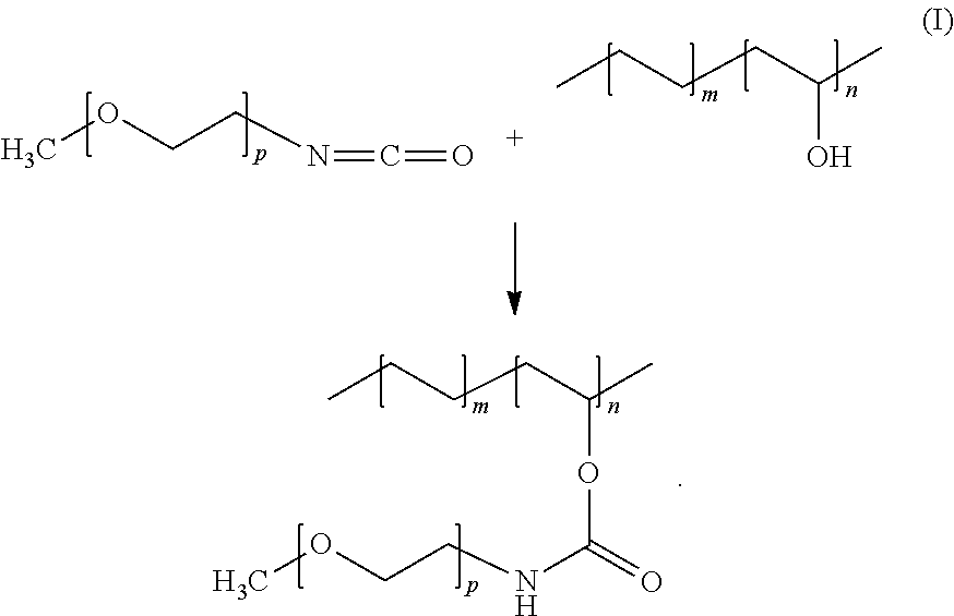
COCCN=C=O.CCCCC(C)O.CCCCC(C)OC(NCCOC)=O
